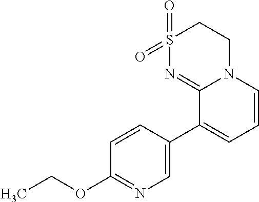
C1S(=O)(=O)N=C2N(C1)C=CC=C2C1=CN=C(OCC)C=C1
